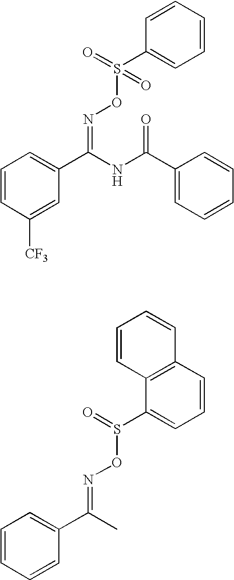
C1=CC([CF3])=CC(C(NC(C2=CC=CC=C2)=O)=NOS(=O)(=O)C2=CC=CC=C2)=C1.C1=CC=CC(C(C)=NOS(C2=CC=CC3=C2C=CC=C3)=O)=C1
